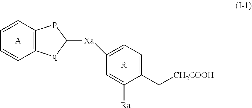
C12=C(C=CC=C1)pC([Xa]C1=CC=C(C[CH2COOH])C([Ra])=C1)[q]2.[A].[R]
